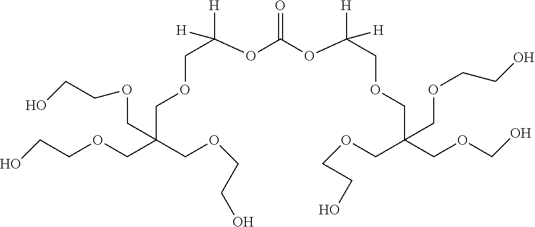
C(OCCO)C(COCCO)(COCC([H])(OC(OC(COCC(COCCO)(COCO)COCCO)([H])[H])=O)[H])COCCO
